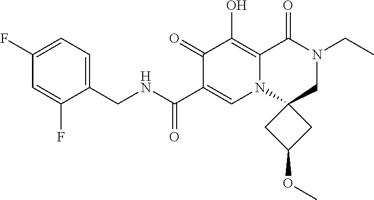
C1(CNC(=O)C2=CN3C(=C(O)C2=O)C(=O)N(CC)CC32CC(OC)C2)=CC=C(F)C=C1F
